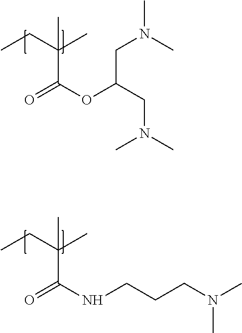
CCC(C)(C(OC(CN(C)C)CN(C)C)=O)C.CCC(C)(C(NCCCN(C)C)=O)C
